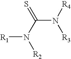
[R2]N(C(N([R3])[R4])=S)[R1]
